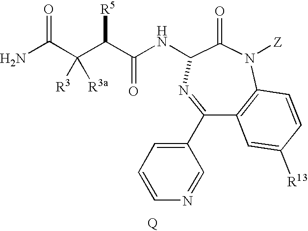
NC(C(C(C(NC1C(=O)N([Z])C2=C(C(C3=CC=CN=C3)=N1)C=C([R13])C=C2)=O)[R5])([R3])[R3a])=O.[Q]
